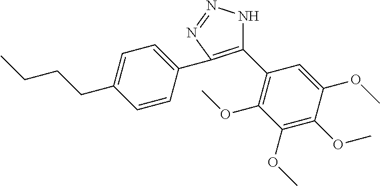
C1(C2=C(OC)C(OC)=C(OC)C(OC)=C2)=C(C2=CC=C(CCCC)C=C2)N=NN1
